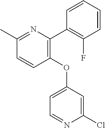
C1=CC(OC2=CC=NC(Cl)=C2)=C(C2=C(F)C=CC=C2)N=C1C
